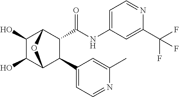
C1(O)C(O)C2C(C3=CC=NC(C)=C3)C(C(NC3=CC=NC(C(F)(F)F)=C3)=O)C1O2
